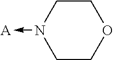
C1N(->[A])CCOC1
